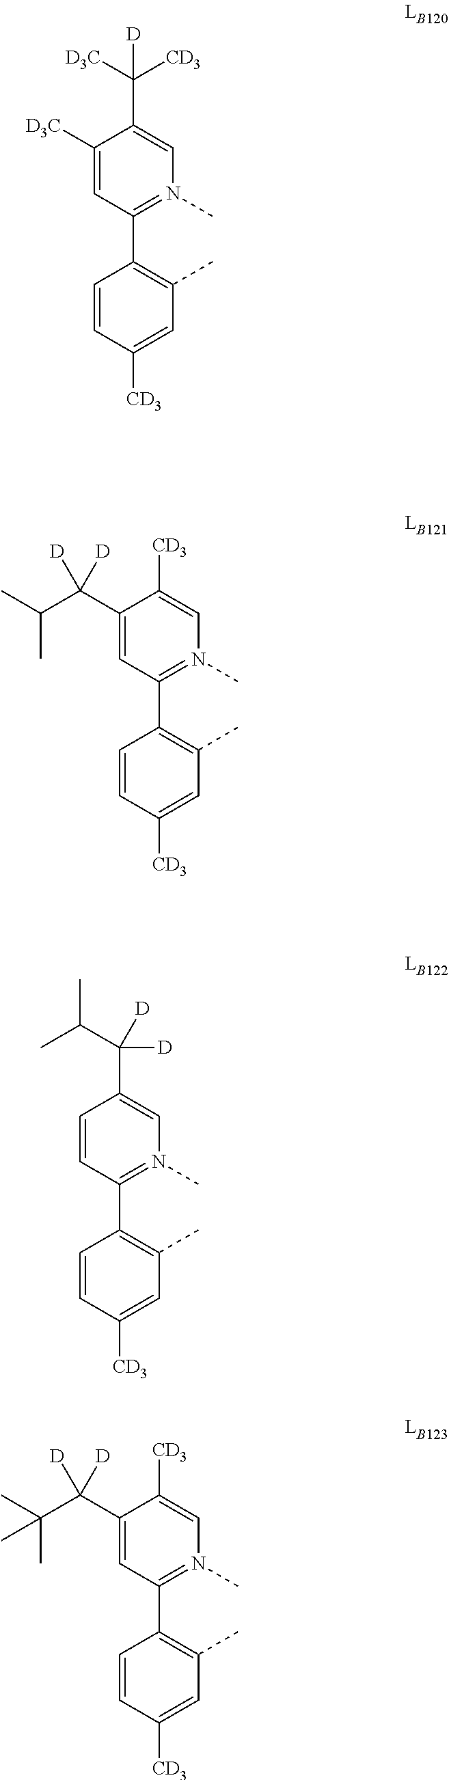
C1([D3C])=CC(C2=C(C)C=C([CD3])C=C2)=N(C)C=C1C([D3C])([CD3])[D].C1(C(C(C)C)([D])[D])=CC(C2=C(C)C=C([CD3])C=C2)=N(C)C=C1[CD3].C1=CC(C2=C(C)C=C([CD3])C=C2)=N(C)C=C1C([D])([D])C(C)C.C1(C(C(C)(C)C)([D])[D])=CC(C2=C(C)C=C([CD3])C=C2)=N(C)C=C1[CD3]
